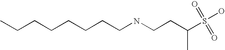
CCCCCCCCNCCC(S(O)(=O)=O)C
